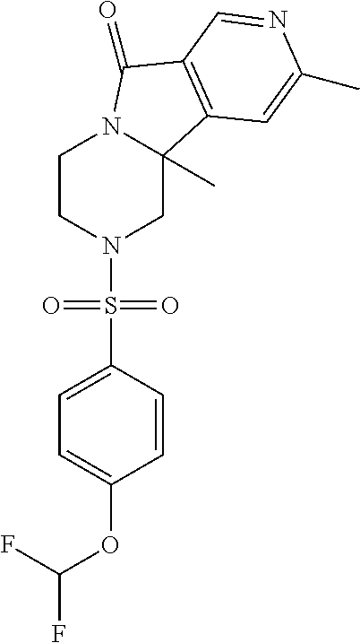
C1CN(S(C2=CC=C(OC(F)F)C=C2)(=O)=O)CC2(C)N1C(=O)C1=C2C=C(C)N=C1
